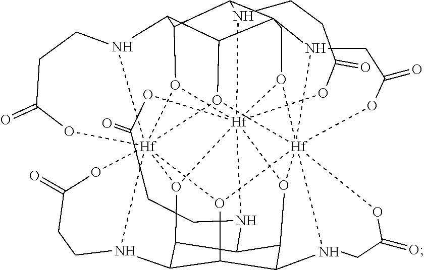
C1(=O)O[Hf]234567O8C9C(C%10%11C%12C9N9CCC(=O)O[Hf]98%13%14%15%16O%12[Hf]89%12%17(N%10CC(=O)O8)(O2C%11)O%13C2C(N%14CCC(=O)O%15)C(C(C(O39)C2N%12CC(=O)O%17)N4CC1)O%165)N6CCC(=O)O7
